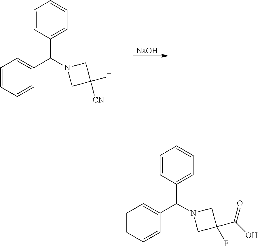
C1=CC(C(N2CC([CN])(F)C2)C2=CC=CC=C2)=CC=C1.[NaOH].C1=CC(C(N2CC(F)(C(O)=O)C2)C2=CC=CC=C2)=CC=C1
